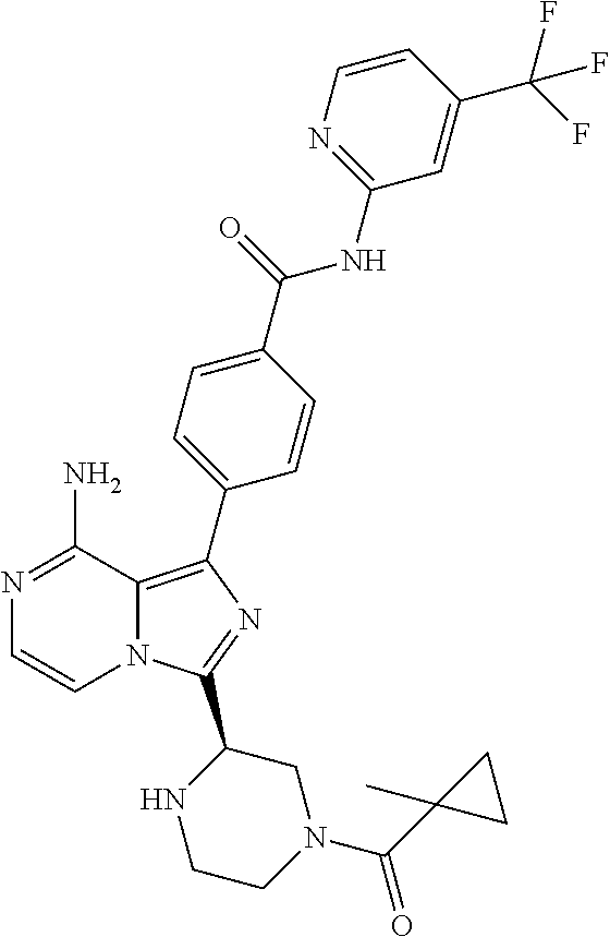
N1=C(N)C2=C(C3=CC=C(C(=O)NC4=NC=CC(C(F)(F)F)=C4)C=C3)N=C(C3NCCN(C(C4(C)CC4)=O)C3)N2C=C1
